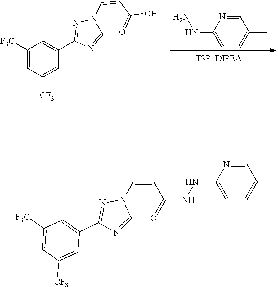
C1(C2=CC([F3C])=CC([CF3])=C2)=NN(C=CC(=O)O)C=N1.NNC1=CC=C(C)C=N1.C1(C2=CC([F3C])=CC([CF3])=C2)=NN(C=CC(NNC2=CC=C(C)C=N2)=O)C=N1
